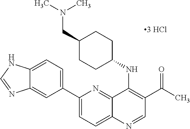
C1(C2=CC=C3C(=C2)N=CN3)=CC=C2C(=N1)C(NC1CCC(CN(C)C)CC1)=C(C(=O)C)C=N2.[3 HCl]
